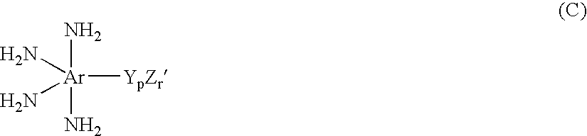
[Ar]([YpZr])(N)(N)(N)N
